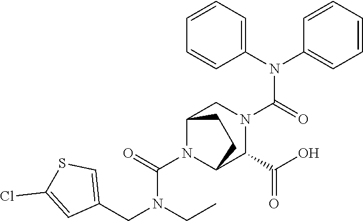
C(N1C2C(C(O)=O)N(C(N(C3=CC=CC=C3)C3=CC=CC=C3)=O)CC1CC2)(=O)N(CC1=CSC(Cl)=C1)CC
